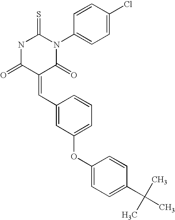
C1=CC(N2C(=S)NC(=O)C(=CC3=CC(OC4=CC=C(C(C)(C)C)C=C4)=CC=C3)C2=O)=CC=C1Cl
